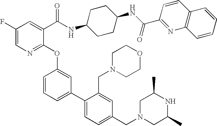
C1(F)=CN=C(OC2=CC(C3=CC=C(CN4CC(C)NC(C)C4)C=C3CN3CCOCC3)=CC=C2)C(C(NC2CCC(NC(C3=NC4=C(C=C3)C=CC=C4)=O)CC2)=O)=C1
